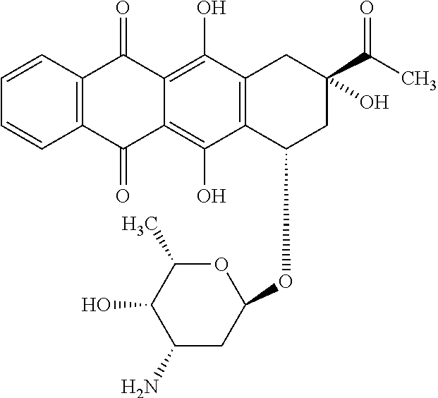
C12=C(C=CC=C1)C(=O)C1=C(O)C3=C(C(O)=C1C2=O)C(OC1OC(C)C(O)C(N)C1)CC(C(=O)C)(O)C3
